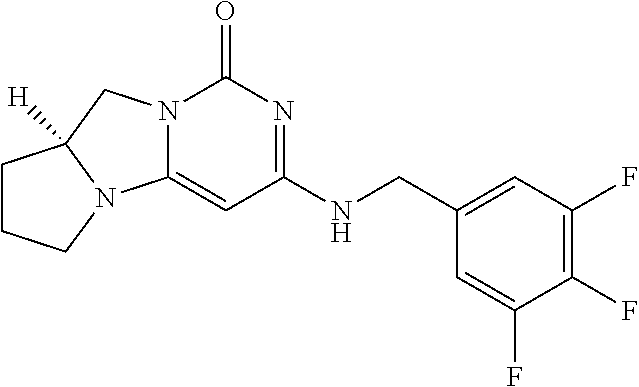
C(NC1=NC(=O)N2C(=C1)N1C([H])(C2)CCC1)C1=CC(F)=C(F)C(F)=C1
